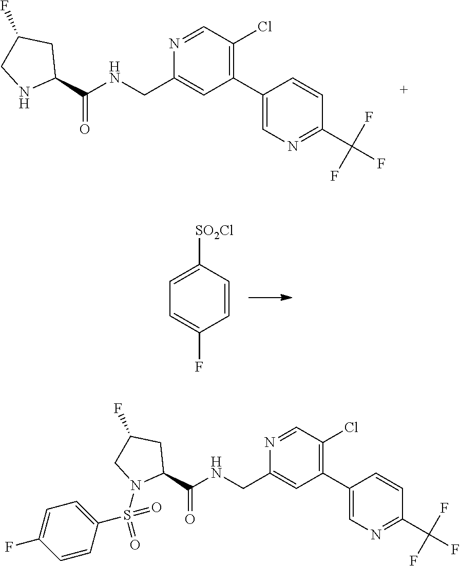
N1=CC(Cl)=C(C2=CN=C(C(F)(F)F)C=C2)C=C1CNC(C1NCC(F)C1)=O.C1=C([SO2Cl])C=CC(F)=C1.N1=CC(Cl)=C(C2=CN=C(C(F)(F)F)C=C2)C=C1CNC(C1CC(F)CN1S(C1=CC=C(F)C=C1)(=O)=O)=O
